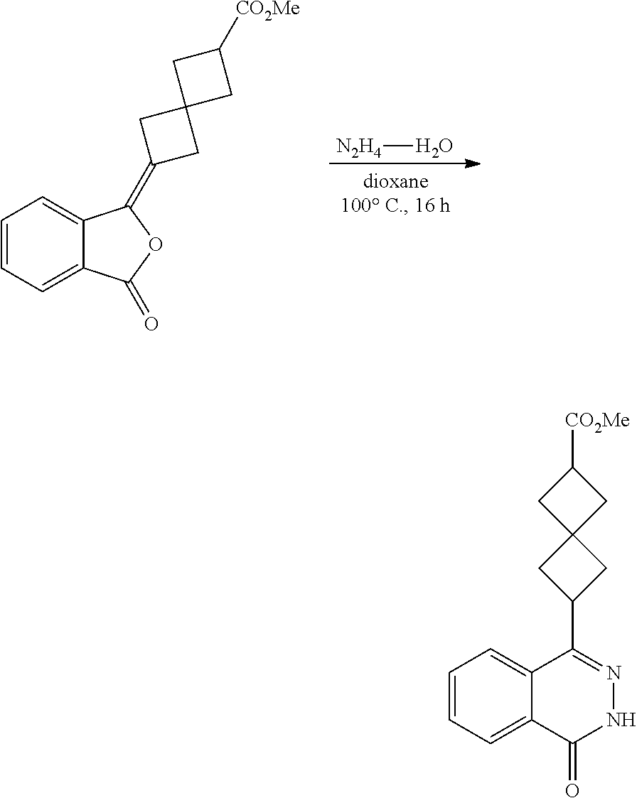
[N2H4]O.C1=CC=C2C(=C1)C(=C1CC3(C1)CC([CO2Me])C3)OC2=O.C1=CC=C2C(=C1)C(C1CC3(C1)CC([CO2Me])C3)=NNC2=O
